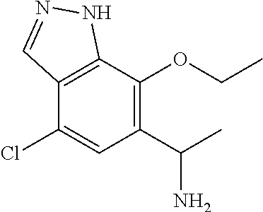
C12=C(C(OCC)=C(C(C)N)C=C1Cl)NN=C2
